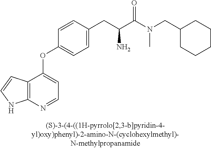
C1=CC(CC(C(N(CC2CCCCC2)C)=O)N)=CC=C1OC1=CC=NC2=C1C=CN2
